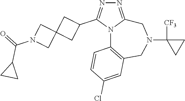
N1=C2N(C(C3CC4(C3)CN(C(=O)C3CC3)C4)=N1)C1=C(CN(C3([CF3])CC3)C2)C=C(Cl)C=C1
